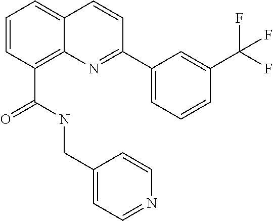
C(C1=C2C(=CC=C1)C=CC(C1=CC=CC(C(F)(F)F)=C1)=N2)(NCC1=CC=NC=C1)=O
